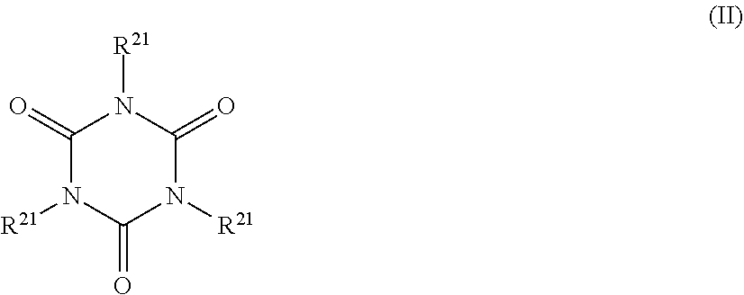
C1(=O)N([R21])C(=O)N([R21])C(=O)N1[R21]
